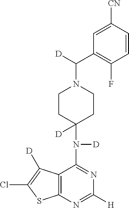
C12=C(N=C([H])N=C1N(C1([D])CCN(C([D])C3=C(F)C=CC([CN])=C3)CC1)[D])SC(Cl)=C2[D]
